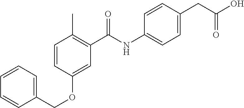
C1=CC(OCC2=CC=CC=C2)=CC(C(NC2=CC=C(CC(O)=O)C=C2)=O)=C1C
